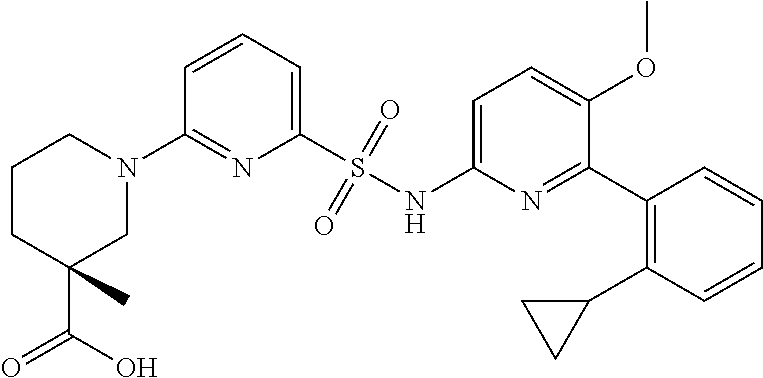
C1=CC=C(S(NC2=CC=C(OC)C(C3=C(C4CC4)C=CC=C3)=N2)(=O)=O)N=C1N1CCCC(C(O)=O)(C)C1
